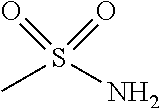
CS(N)(=O)=O
